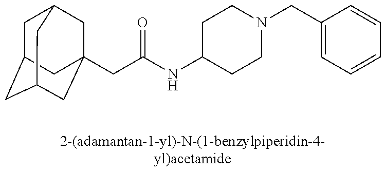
C1C2CC3CC(CC(NC4CCN(CC5=CC=CC=C5)CC4)=O)(CC1C3)C2
